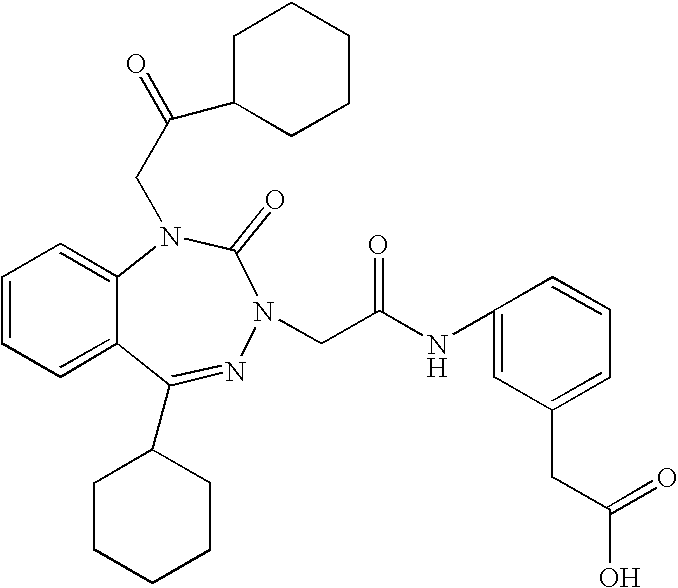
C1=CC=C2C(=C1)N(CC(=O)C1CCCCC1)C(=O)N(CC(NC1=CC(CC(O)=O)=CC=C1)=O)N=C2C1CCCCC1
